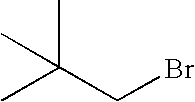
CC(CBr)(C)C
